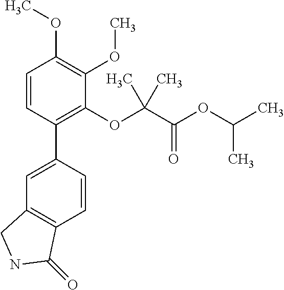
C1=C(C2=C(OC(C(OC(C)C)=O)(C)C)C(OC)=C(OC)C=C2)C=CC2=C1CNC2=O
